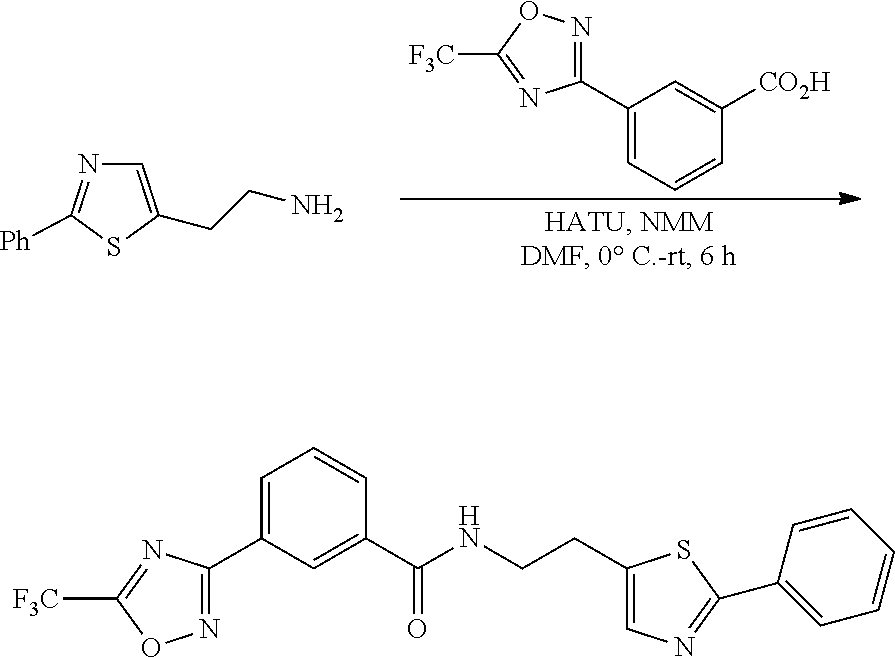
C1(C2=NOC([F3C])=N2)=CC=CC([CO2H])=C1.C1=C(CCN)SC([Ph])=N1.C1(C2=NOC([F3C])=N2)=CC=CC(C(=O)NCCC2=CN=C(C3=CC=CC=C3)S2)=C1
